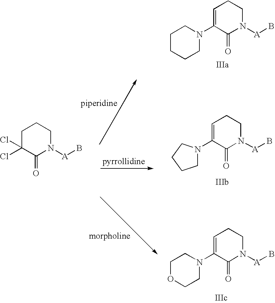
C1CCCN(C2=CCCN([A]B)C2=O)C1.C1(N2CCCC2)=CCCN([A]B)C1=O.C1C(Cl)(Cl)C(=O)N([A]B)CC1.C1OCCN(C2=CCCN([A]B)C2=O)C1
